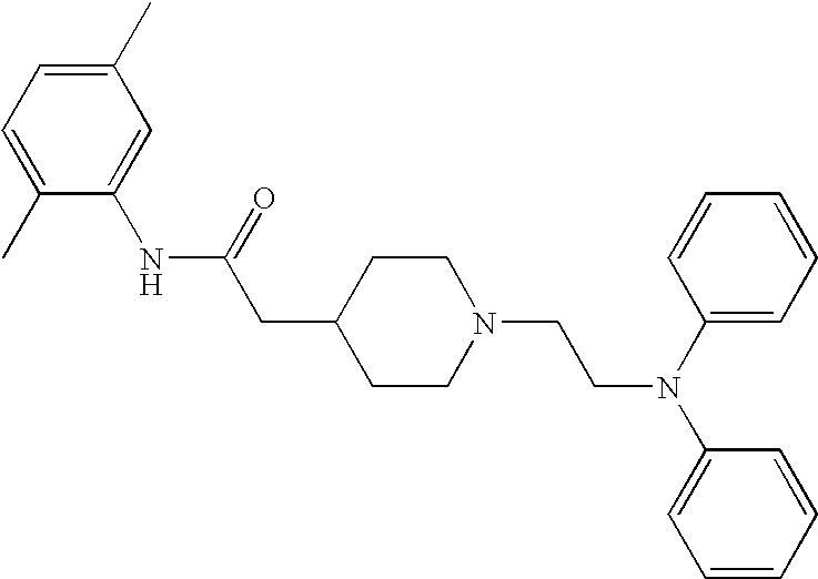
C1(C)=CC=C(C)C=C1NC(CC1CCN(CCN(C2=CC=CC=C2)C2=CC=CC=C2)CC1)=O
